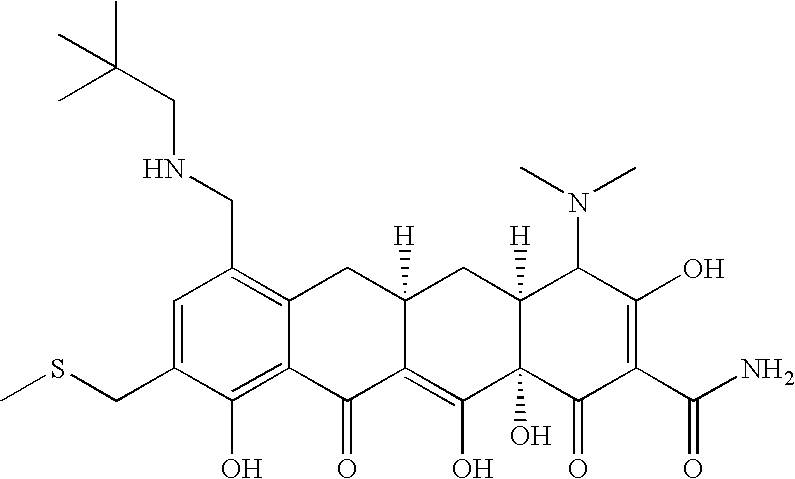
S(CC1=CC(CNCC(C)(C)C)=C2C(=C1O)C(=O)C1=C(O)C3(O)C([H])(CC1([H])C2)C(N(C)C)C(O)=C(C(N)=O)C3=O)C
